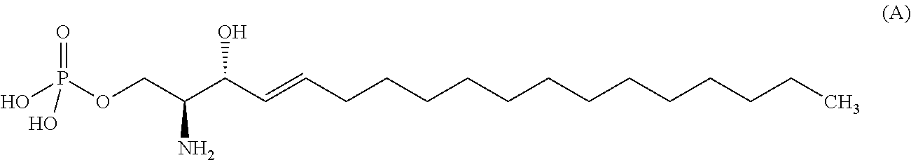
OP(OCC(C(C=CCCCCCCCCCCCCC)O)N)(=O)O
